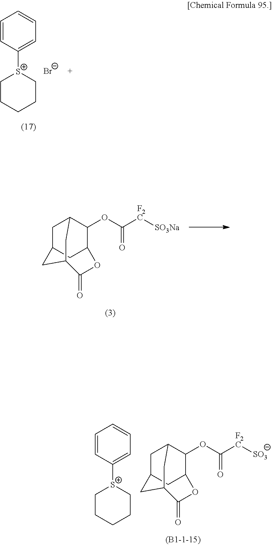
C1C2CC3C(OC(=O)[F2C][SO3Na])C1CC(C2)C(=O)O3.C1=CC([S+]2CCCCC2)=CC=C1.[Br-].C1C2CC3C(OC(=O)[F2C][SO3])C1CC(C2)C(=O)O3.C1=CC([S+]2CCCCC2)=CC=C1
